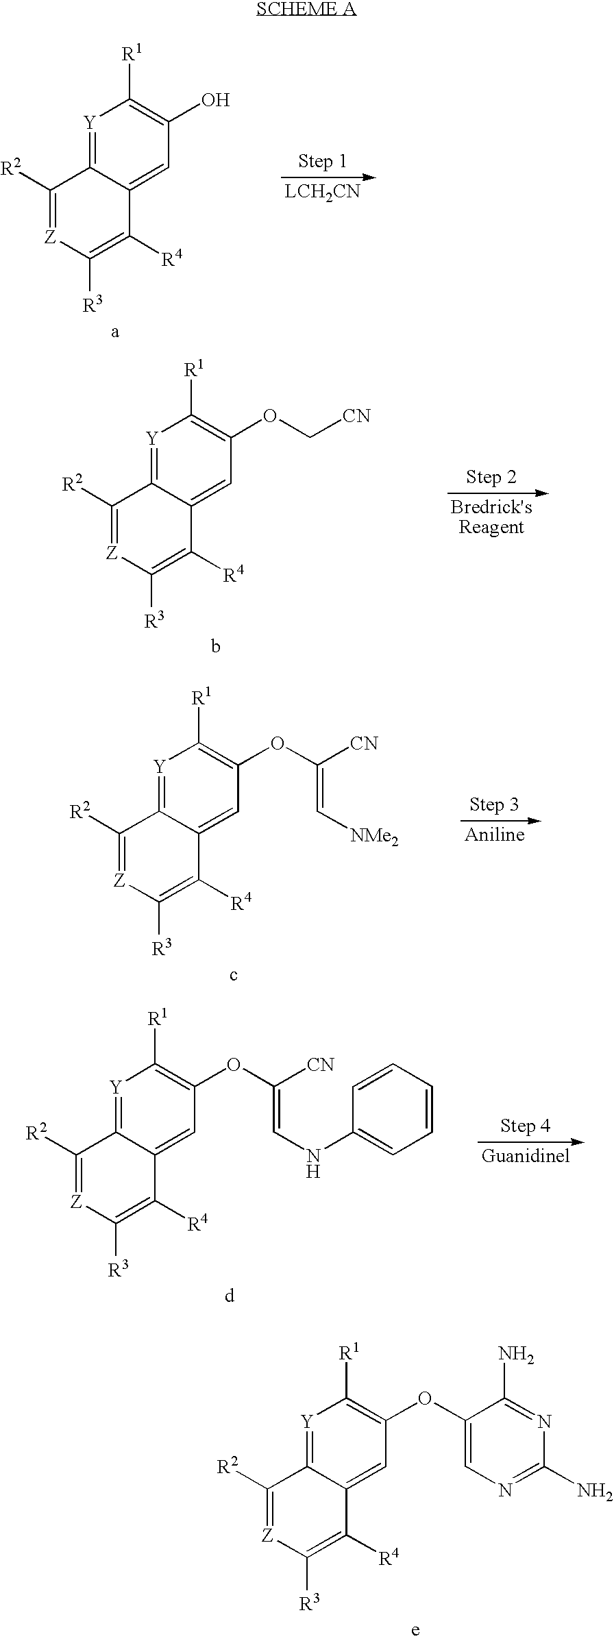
[Y]1=C2C(=CC(O)=C1[R1])C([R4])=C([R3])[Z]=C2[R2].[Y]1=C2C(=CC(OC[CN])=C1[R1])C([R4])=C([R3])[Z]=C2[R2].[Y]1=C2C(=CC(OC([CN])=C[NMe2])=C1[R1])C([R4])=C([R3])[Z]=C2[R2].[Y]1=C2C(=CC(OC([CN])=CNC3=CC=CC=C3)=C1[R1])C([R4])=C([R3])[Z]=C2[R2].[Y]1=C2C(=CC(OC3=CN=C(N)N=C3N)=C1[R1])C([R4])=C([R3])[Z]=C2[R2]
